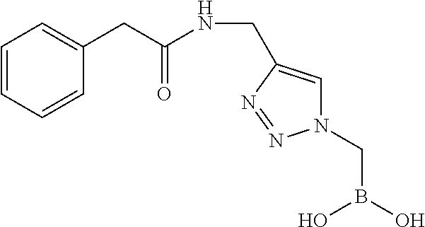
N(CC1=CN(CB(O)O)N=N1)C(CC1=CC=CC=C1)=O
